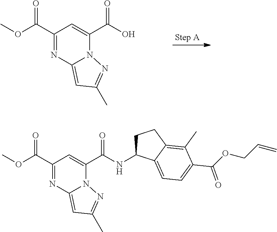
C1(C(OC)=O)=NC2=CC(C)=NN2C(C(O)=O)=C1.C1(C(OC)=O)=NC2=CC(C)=NN2C(C(NC2CCC3=C(C)C(C(OCC=C)=O)=CC=C23)=O)=C1
